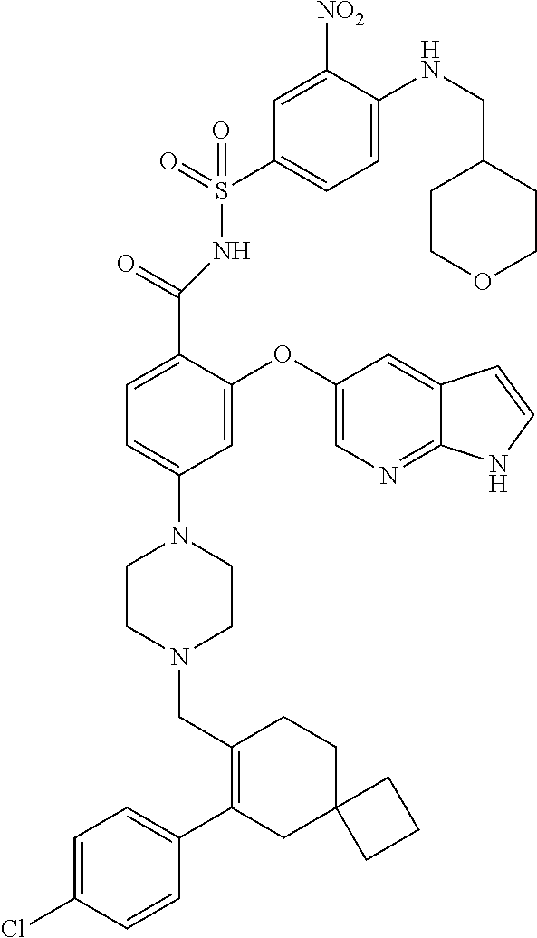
C1(C2=CC=C(Cl)C=C2)=C(CN2CCN(C3=CC=C(C(=O)NS(=O)(=O)C4=CC=C(NCC5CCOCC5)C([NO2])=C4)C(OC4=CN=C5C(=C4)C=CN5)=C3)CC2)CCC2(C1)CCC2
